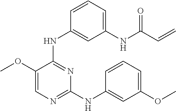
N(C1=NC=C(OC)C(NC2=CC(NC(C=C)=O)=CC=C2)=N1)C1=CC(OC)=CC=C1
